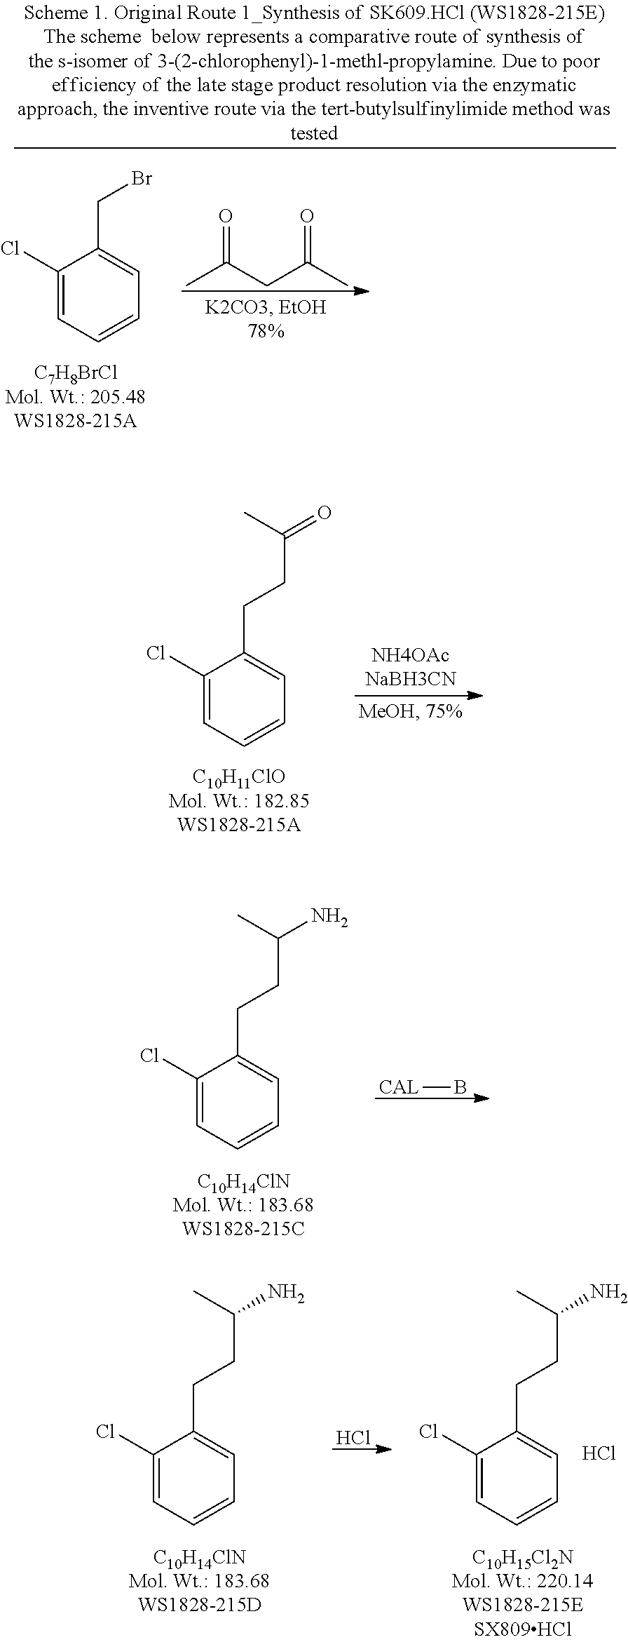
C1(Cl)=CC=CC=C1CCC(=O)C.C1(Cl)=CC=CC=C1CCC(N)C.[CAL]B.C1(Cl)=CC=CC=C1CCC(N)C.Cl.C1(Cl)=CC=CC=C1CCC(N)C.Cl.C1(Cl)=CC=CC=C1CBr.CC(CC(C)=O)=O
